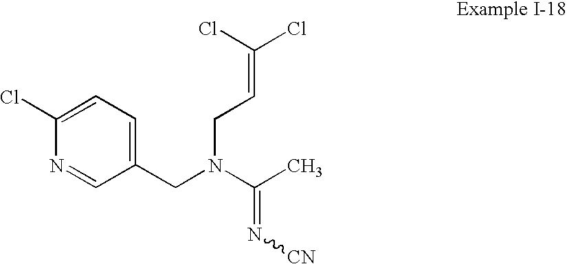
C1(Cl)=CC=C(CN(C(C)=N[CN])CC=C(Cl)Cl)C=N1
